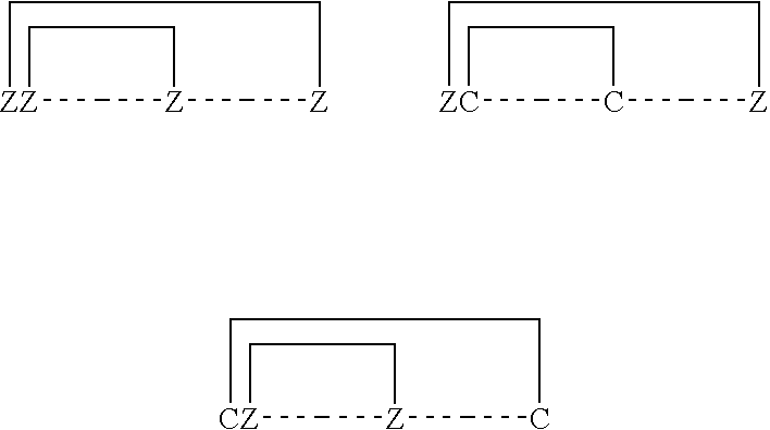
[ZZ]12C[Z](C[Z]CC1)CC2.[ZC]12CC(C[Z]CC1)CC2.[CZ]12C[Z](CCCC1)CC2
